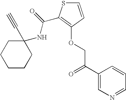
C1(C#C)(NC(=O)C2=C(OCC(C3=CN=CC=C3)=O)C=CS2)CCCCC1
